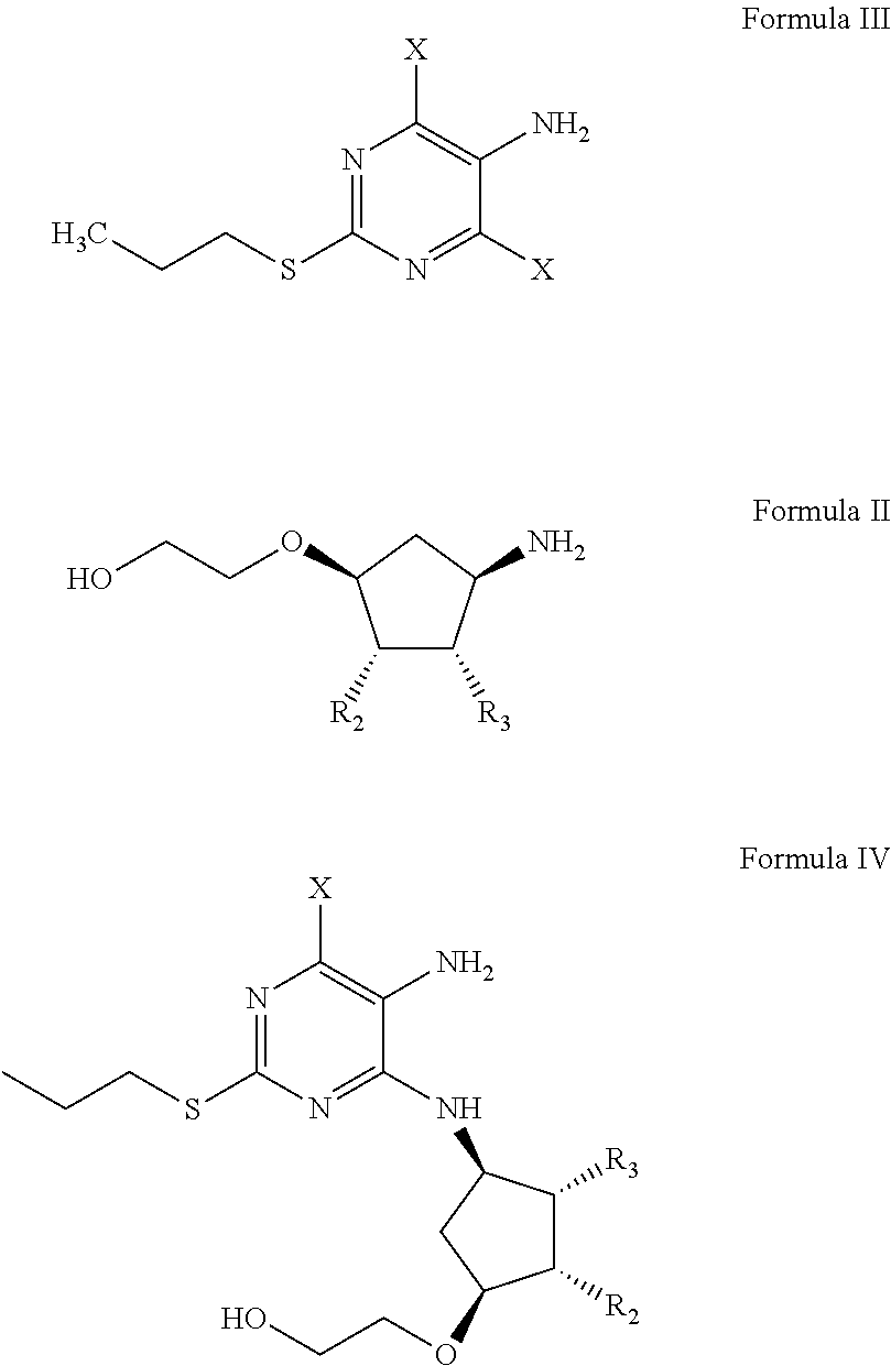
N1=C(SCCC)N=C([X])C(N)=C1[X].C1([R2])C([R3])C(N)CC1OCCO.C1([R2])C([R3])C(NC2=NC(SCCC)=NC([X])=C2N)CC1OCCO
